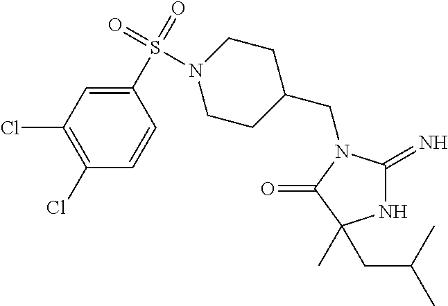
N1C(=N)N(CC2CCN(S(C3=CC(Cl)=C(Cl)C=C3)(=O)=O)CC2)C(=O)C1(CC(C)C)C
